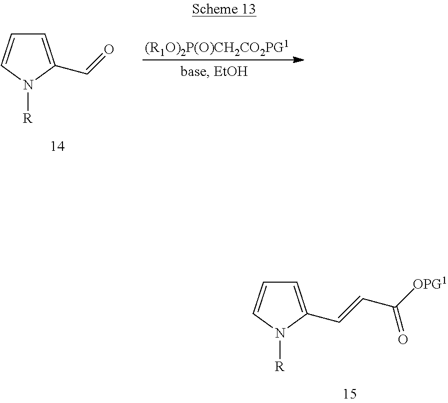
C1=C(C=O)N([R])C=C1.C1=C(C=CC([OPG1])=O)N([R])C=C1
